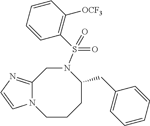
C12=NC=CN1CCCC(CC1=CC=CC=C1)N(S(C1=C([OCF3])C=CC=C1)(=O)=O)C2
